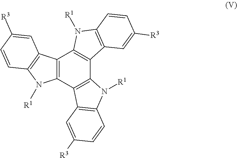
C12=C(C3=C(C4=C1N([R1])C1=C4C=C([R3])C=C1)N([R1])C1=C3C=C([R3])C=C1)N([R1])C1=C2C=C([R3])C=C1
